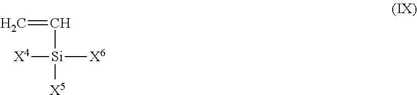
[X4][Si]([X6])([X5])C=C
